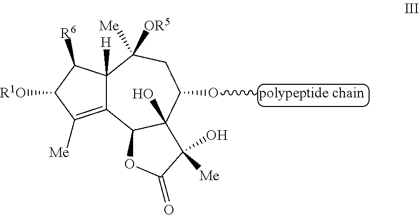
C12=C([Me])C([R1O])C([R6])C1([H])C([Me])([OR5])CC(O[polypeptide chain])C1(O)C2OC(=O)C1(O)[Me]
